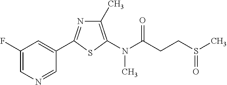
C1=C(F)C=C(C2=NC(C)=C(N(C(=O)CCS(C)=O)C)S2)C=N1
